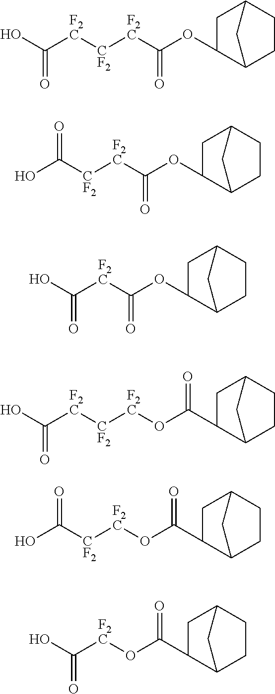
O(C([F2C]C(O)=O)=O)C1C2CCC(C1)C2.O(C([F2C][CF2][F2C]C(O)=O)=O)C1C2CCC(C1)C2.O(C([F2C][CF2]C(O)=O)=O)C1C2CCC(C1)C2.O([F2C]C(O)=O)C(=O)C1C2CCC(C1)C2.O([F2C][CF2][F2C]C(O)=O)C(=O)C1C2CCC(C1)C2.O([F2C][CF2]C(O)=O)C(=O)C1C2CCC(C1)C2
